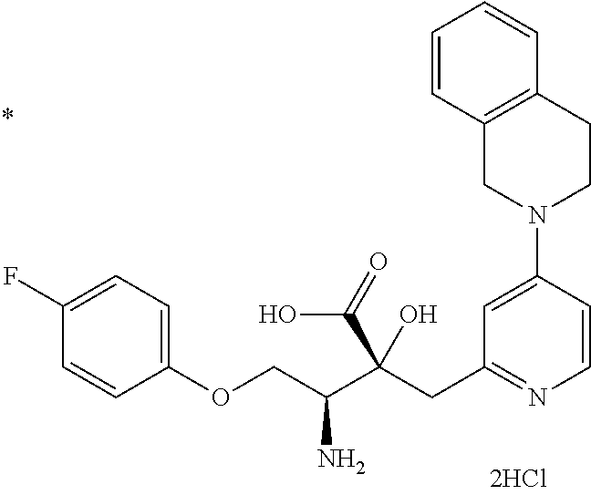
C1=CC(N2CCC3=C(C2)C=CC=C3)=CC(CC(C(COC2=CC=C(F)C=C2)N)(C(=O)O)O)=N1
